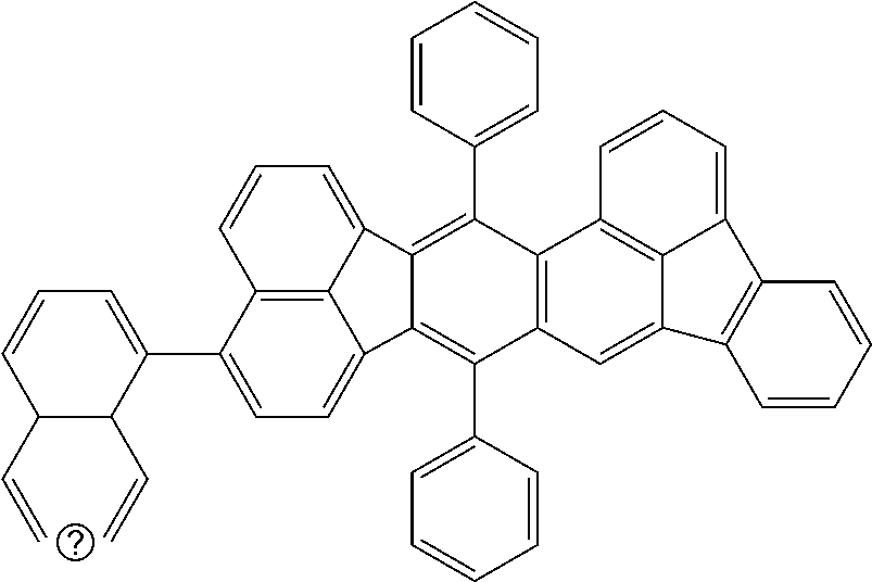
C1(C=C)C(C=C)C(C2=CC=C3C4=C2C=CC=C4C2=C(C4=CC=CC=C4)C4=C(C(C5=CC=CC=C5)=C32)C=C2C3=C4C=CC=C3C3=C2C=CC=C3)=CC=C1
